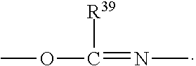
[R39]C(=NC)OC
